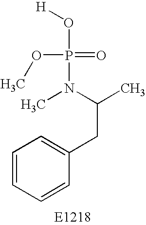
C1=CC=CC(CC(C)N(C)P(=O)(OC)O[H])=C1
